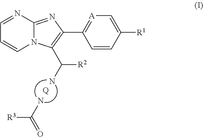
[Q].C12=NC(C3=[A]C=C([R1])C=C3)=C(C(N)[R2])N1C=CC=N2.NC(=O)[R3]
